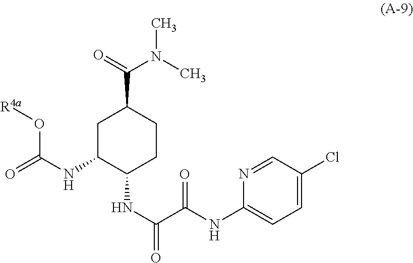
C1C(NC(=O)O[R4a])C(NC(=O)C(NC2=CC=C(Cl)C=N2)=O)CCC1C(=O)N(C)C
